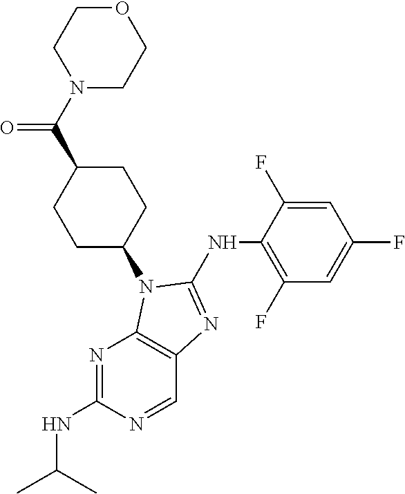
N1=C(NC(C)C)N=CC2=C1N(C1CCC(C(N3CCOCC3)=O)CC1)C(NC1=C(F)C=C(F)C=C1F)=N2
